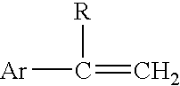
[R]C([Ar])=C
